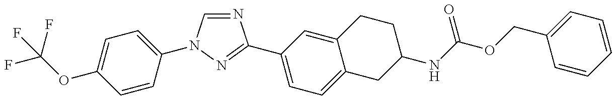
C(OC1=CC=C(N2C=NC(C3=CC=C4C(=C3)CCC(NC(OCC3=CC=CC=C3)=O)C4)=N2)C=C1)(F)(F)F
